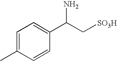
C1=CC(C)=CC=C1C(C[SO3H])N
